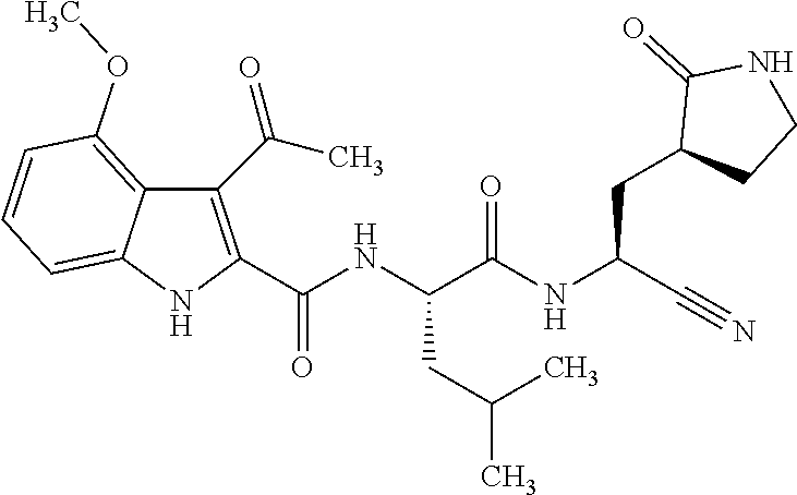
O=C(NC(C#N)CC1CCNC1=O)C(NC(=O)C1=C(C(C)=O)C2=C(OC)C=CC=C2N1)CC(C)C
